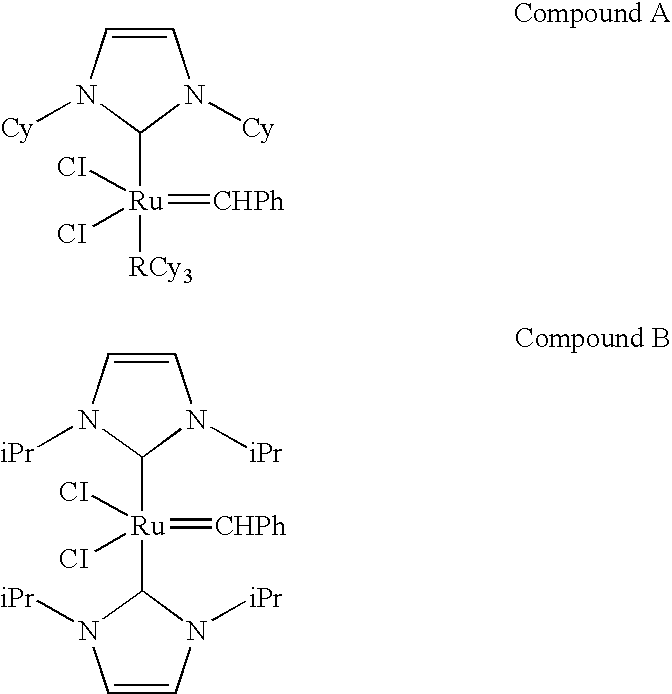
C1=CN([Cy])C([Ru]([RCy3])([CI])([CI])=[CHPh])N1[Cy].C1=CN([iPr])C([Ru]([CI])([CI])(=[CHPh])C2N([iPr])C=CN2[iPr])N1[iPr]
